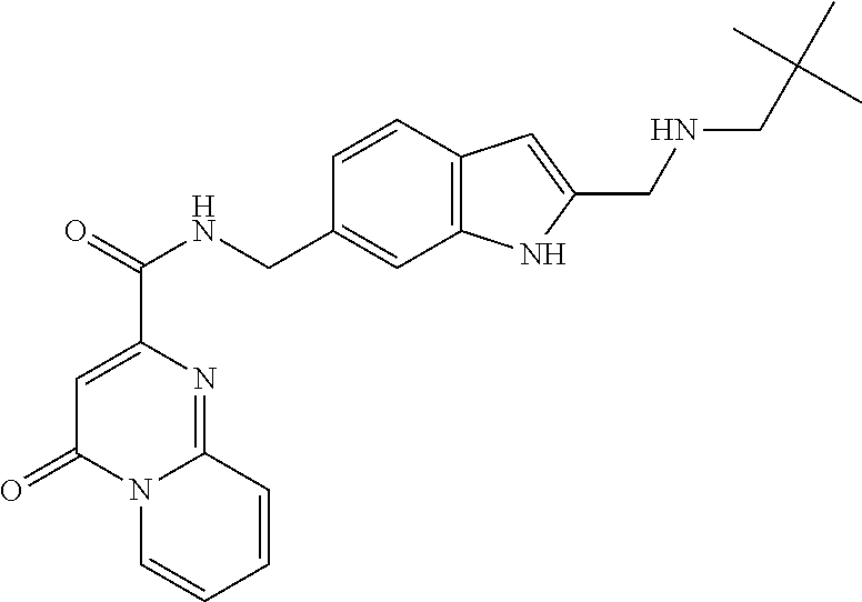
C1=C(C(=O)NCC2=CC3=C(C=C2)C=C(CNCC(C)(C)C)N3)N=C2N(C1=O)C=CC=C2
